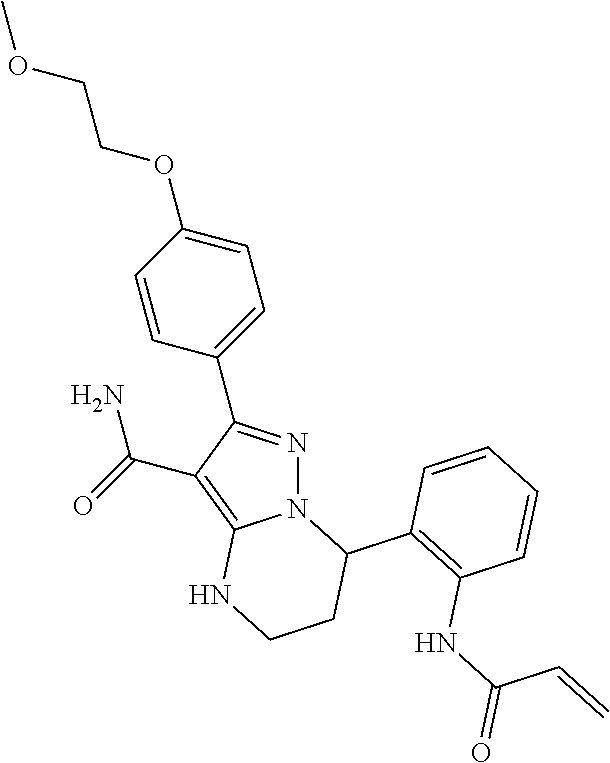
N12N=C(C3=CC=C(OCCOC)C=C3)C(C(=O)N)=C1NCCC2C1=C(NC(=O)C=C)C=CC=C1
